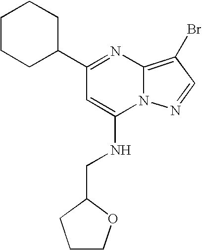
C1(C2=NC3=C(Br)C=NN3C(NCC3OCCC3)=C2)CCCCC1
